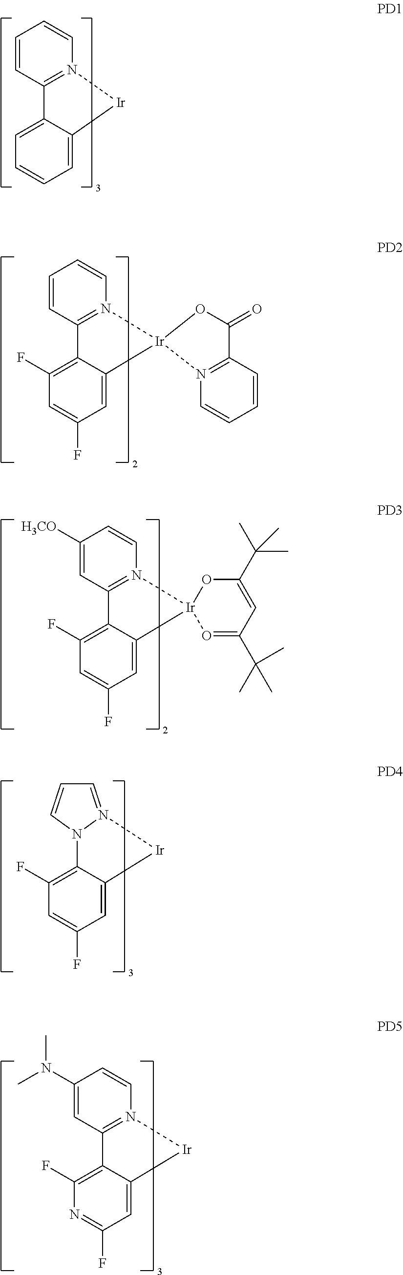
C1=CC2=N(C=C1)[Ir]C1=CC=CC=C21.C1=CC2=N(C=C1)[Ir]1(C3=CC(F)=CC(F)=C23)N2=C(C=CC=C2)C(=O)O1.C1([H3CO])=CC2=N(C=C1)[Ir]1(C3=CC(F)=CC(F)=C23)O=C(C(C)(C)C)C=C(C(C)(C)C)O1.C12=C(F)C=C(F)C=C1[Ir]N1=CC=CN21.C1(N(C)C)=CC2=N(C=C1)[Ir]C1=CC(F)=NC(F)=C21
